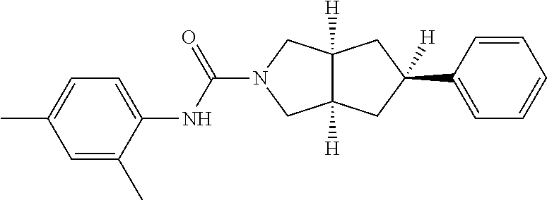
C(N1CC2([H])C([H])(C1)CC(C1=CC=CC=C1)([H])C2)(=O)NC1=CC=C(C)C=C1C
